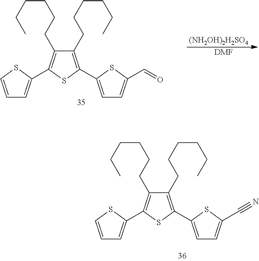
C1(CCCCCC)=C(C2=CC=C(C#N)S2)SC(C2=CC=CS2)=C1CCCCCC.C1(CCCCCC)=C(C2=CC=C(C=O)S2)SC(C2=CC=CS2)=C1CCCCCC.[(NH2OH)2H2SO4].[DMF]
